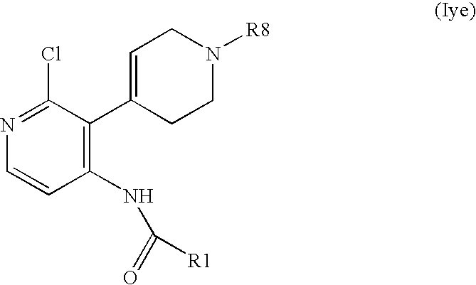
C1=C(C2=C(NC(=O)[R1])C=CN=C2Cl)CCN([R8])C1
